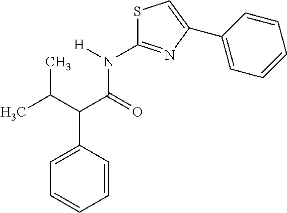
C1=C(C(C(C)C)C(=O)N([H])C2=NC(C3=CC=CC=C3)=CS2)C=CC=C1
